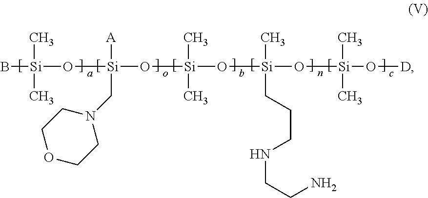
[Si](B)(O[Si](O[Si](O[Si](O[Si](O[D])(C)C)(C)CCCNCCN)(C)C)([A])CN1CCOCC1)(C)C
